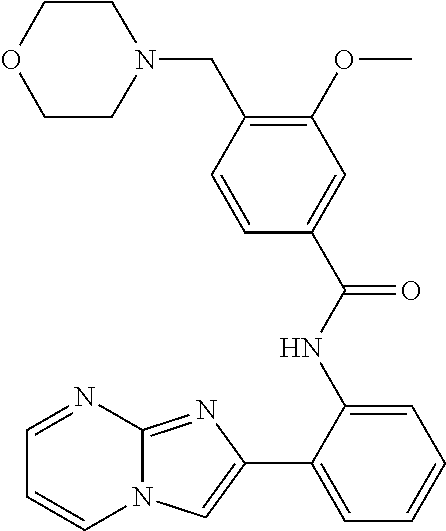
C1(NC(C2=CC(OC)=C(CN3CCOCC3)C=C2)=O)=CC=CC=C1C1=CN2C(=N1)N=CC=C2
